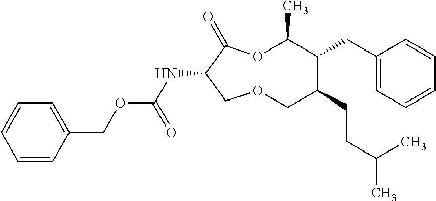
N(C1C(=O)OC(C)C(CC2=CC=CC=C2)C(CCC(C)C)COC1)C(OCC1=CC=CC=C1)=O
